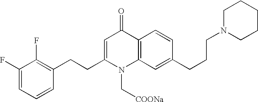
C1(F)=CC=CC(CCC2=CC(=O)C3=C(N2C[COONa])C=C(CCCN2CCCCC2)C=C3)=C1F
